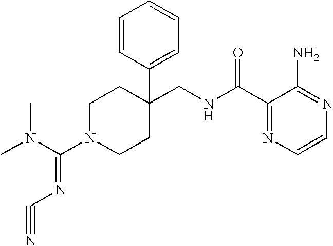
C1(CNC(C2=NC=CN=C2N)=O)(C2=CC=CC=C2)CCN(C(N(C)C)=NC#N)CC1
